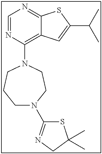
C12=NC=NC(N3CCCN(C4=NCC(C)(C)S4)CC3)=C1C=C(C(C)C)S2
